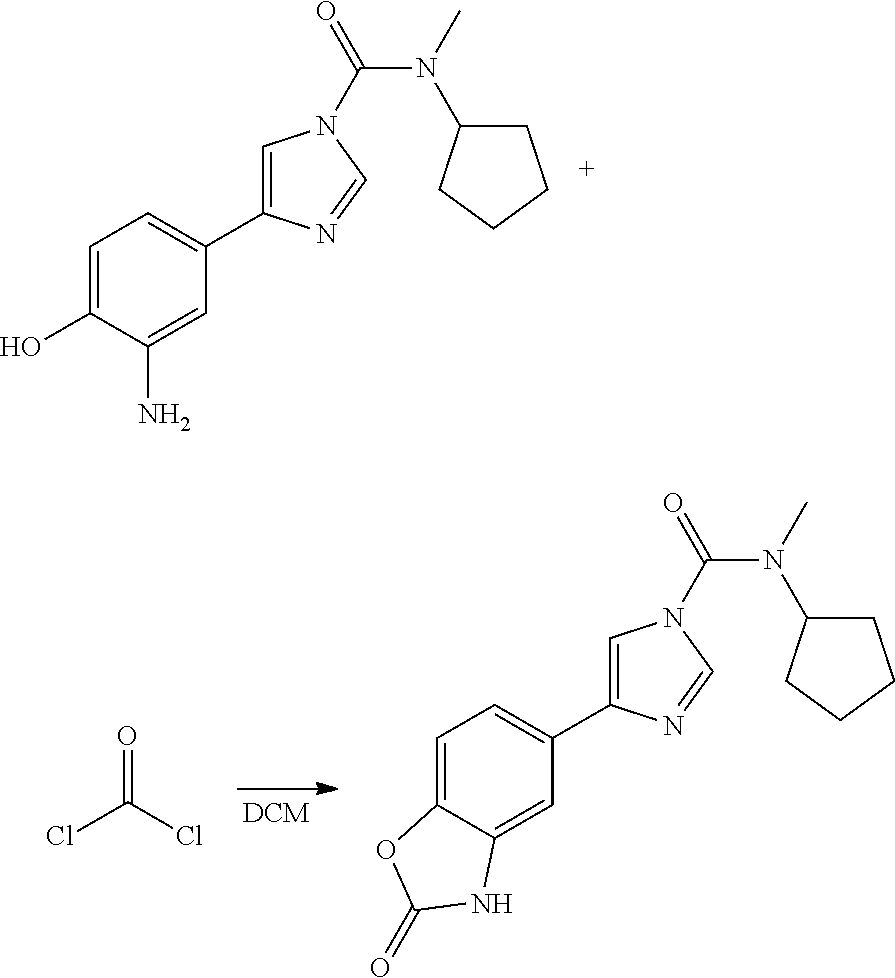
C1=C(O)C(N)=CC(C2=CN(C(N(C)C3CCCC3)=O)C=N2)=C1.ClC(=O)Cl.C1=C2C(=CC(C3=CN(C(N(C)C4CCCC4)=O)C=N3)=C1)NC(=O)O2
